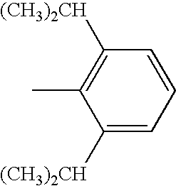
C1([(CH3)2CH])=CC=CC([(CH3)2CH])=C1C
